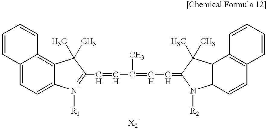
C12=CC=C3C(=C1C=CC=C2)C(C)(C)C(C=CC(=CC=C1N([R2])C2C=CC4=C(C=CC=C4)C2C1(C)C)C)=[N+]3[R1]
